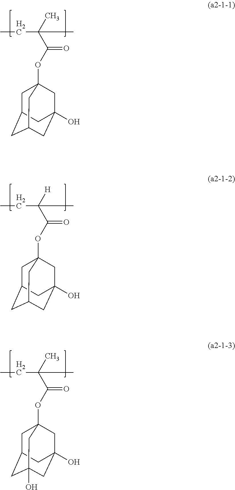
CCC(C)(C(=O)OC12CC3CC(CC(O)(C1)C3)C2)C.CCC([H])(C(=O)OC12CC3CC(CC(O)(C1)C3)C2)C.CCC(C)(C(=O)OC12CC3CC(O)(CC(O)(C1)C3)C2)C
